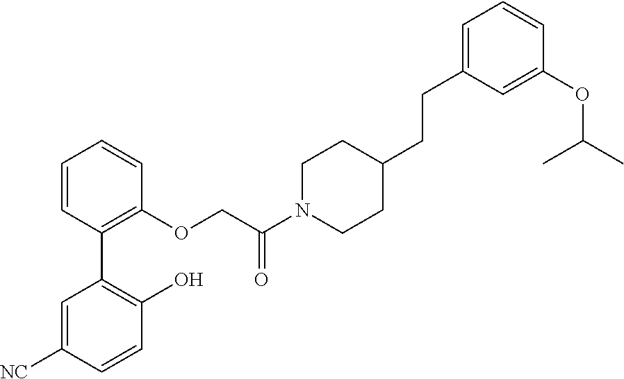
C1=CC(C2=C(O)C=CC([NC])=C2)=C(OCC(N2CCC(CCC3=CC=CC(OC(C)C)=C3)CC2)=O)C=C1
